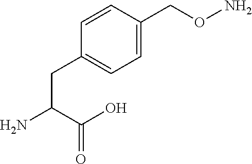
C1=CC(CC(C(O)=O)N)=CC=C1CON
